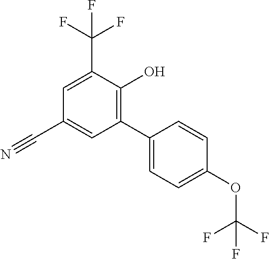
C1(OC(F)(F)F)=CC=C(C2=C(O)C(C(F)(F)F)=CC(C#N)=C2)C=C1
